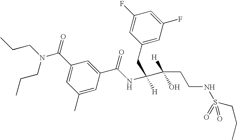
C1(C(NC([H])(CC2=CC(F)=CC(F)=C2)C(CCNS(=O)(=O)CCC)(O)[H])=O)=CC(C(N(CCC)CCC)=O)=CC(C)=C1
